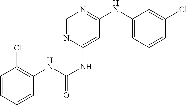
C1=CC=CC(NC(=O)NC2=CC(NC3=CC=CC(Cl)=C3)=NC=N2)=C1Cl
